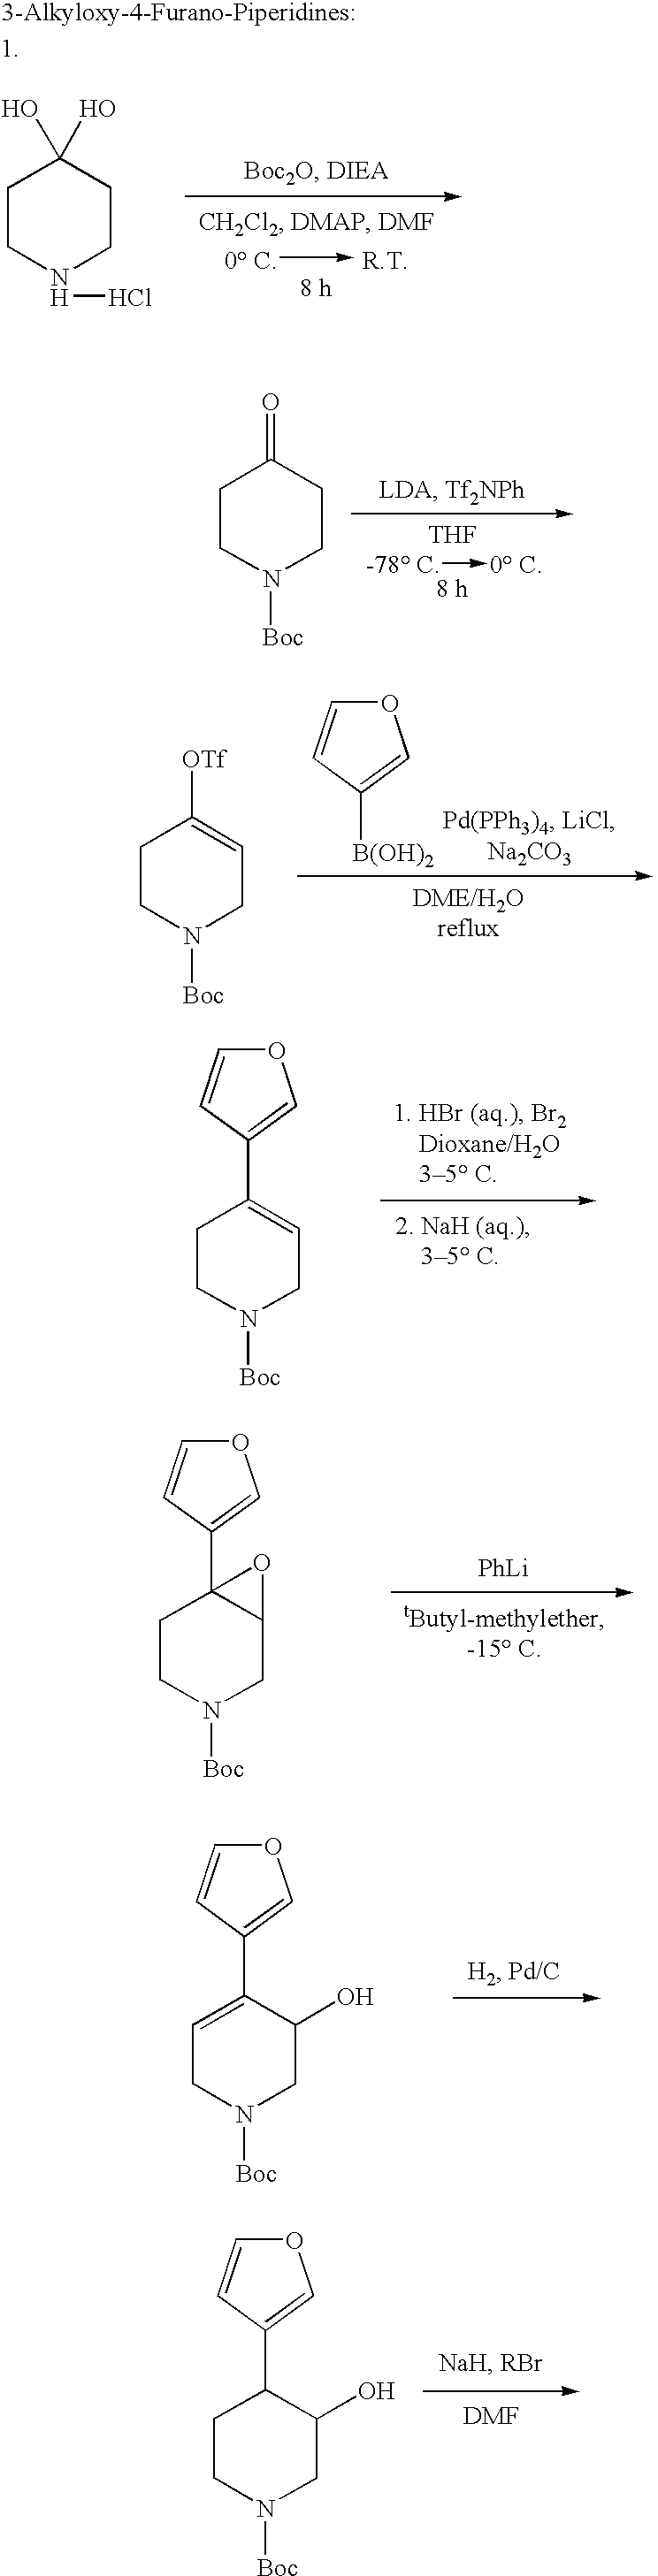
C1CN([Boc])CC=C1[OTf].O1C=CC([B(OH)2])=C1.C1CN([Boc])CC(O)C1C1=COC=C1.C1CN([Boc])CCC1=O.[THF].[-78 C]->[0 C].O1C=CC(C2=CCN([Boc])CC2)=C1.C1CN([Boc])CC2C1(C1=COC=C1)O2.[PhLi].C1=C(C2=COC=C2)C(O)CN([Boc])C1.C1CN(Cl)CCC1(O)O
